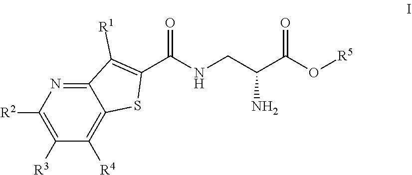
C12=NC([R2])=C([R3])C([R4])=C1SC(C(=O)NCC(C(O[R5])=O)N)=C2[R1]
